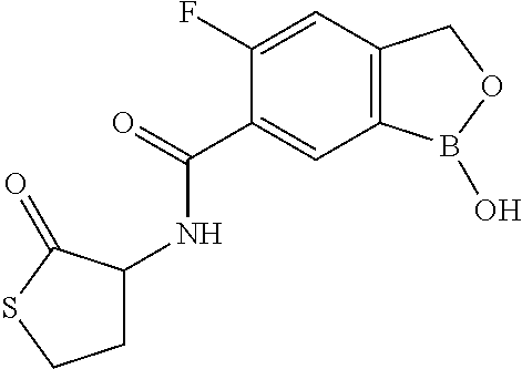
C1(F)=CC2=C(C=C1C(=O)NC1CCSC1=O)B(O)OC2
